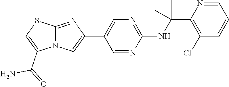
N(C(C1=C(Cl)C=CC=N1)(C)C)C1=NC=C(C2=CN3C(=N2)SC=C3C(=O)N)C=N1
